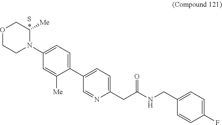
C1(C2=CC=C(CC(NCC3=CC=C(F)C=C3)=O)N=C2)=CC=C(N2C([Me])COCC2)C=C1[Me].S
